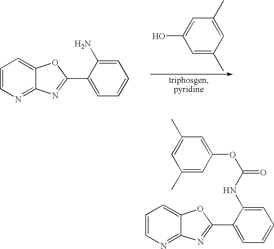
C1=CN=C2C(=C1)OC(C1=CC=CC=C1N)=N2.C1=C(C)C=C(C)C=C1O.C1=CN=C2C(=C1)OC(C1=CC=CC=C1NC(OC1=CC(C)=CC(C)=C1)=O)=N2
